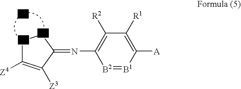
[B2]1=[B1]C([A])=C([R1])C([R2])=C1N=C1[B3][B4]C([Z4])=C1[Z3]
